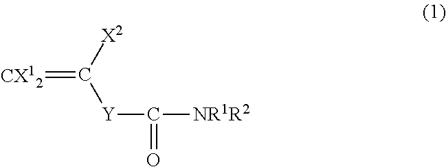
[CX12]=C([X2])[Y]C(=O)[NR1R2]
